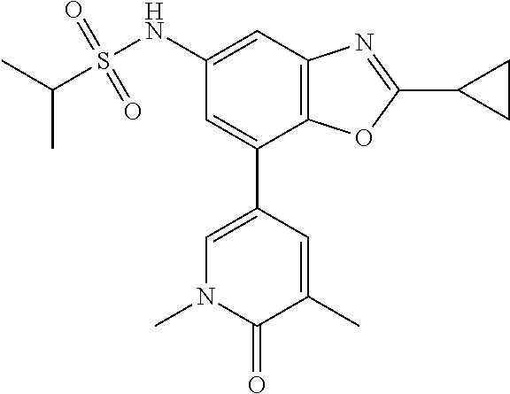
C1=C(C2=CN(C)C(=O)C(C)=C2)C2=C(C=C1NS(C(C)C)(=O)=O)N=C(C1CC1)O2
